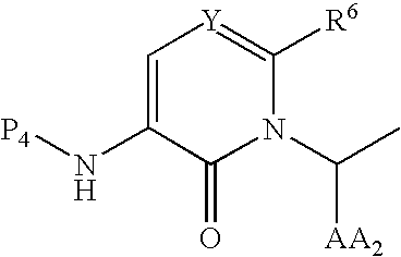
C1=C(N[P4])C(=O)N(C(C)[AA2])C([R6])=[Y]1
